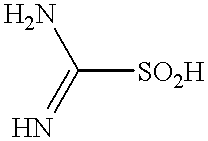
C([SO2H])(=N)N
